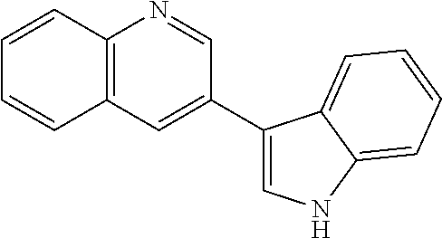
C12=C(C=CC=C1)N=CC(C1=CNC3=CC=CC=C13)=C2
